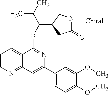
C1(C2=CC3=NC=CC=C3C(OC(C(C)C)C3CC(=O)NC3)=N2)=CC=C(OC)C(OC)=C1
